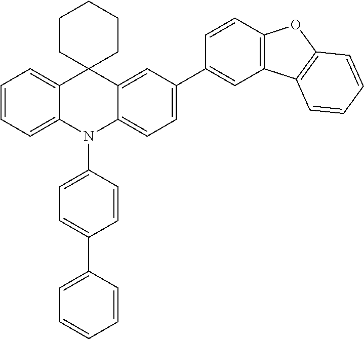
C1=CC=C2C(=C1)C1(C3=CC(C4=CC5=C(C=C4)OC4=C5C=CC=C4)=CC=C3N2C2=CC=C(C3=CC=CC=C3)C=C2)CCCCC1
